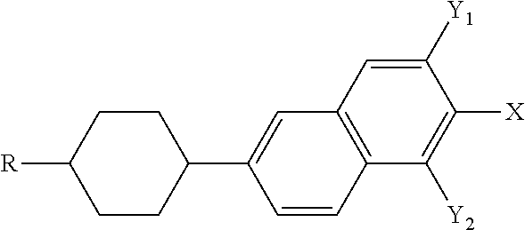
C1(C2=CC3=C(C([Y2])=C([X])C([Y1])=C3)C=C2)CCC([R])CC1
